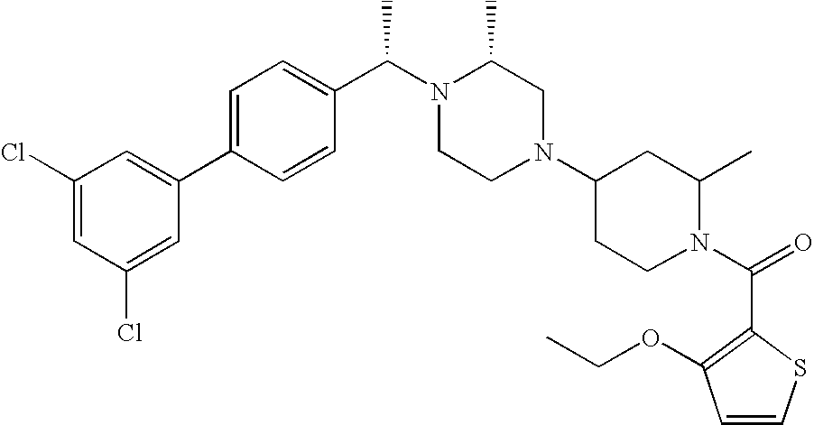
C1(Cl)=CC(Cl)=CC(C2=CC=C(C(N3CCN(C4CCN(C(=O)C5=C(OCC)C=CS5)C(C)C4)CC3C)C)C=C2)=C1
